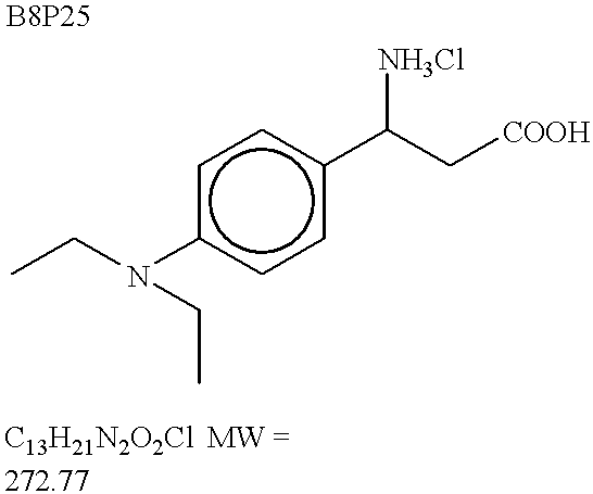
c1c(N(CC)CC)ccc(C(C[COOH])[NH3Cl])c1
